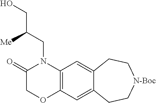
C1(=O)COC2=C(N1CC(CO)[Me])C=C1C(=C2)CC[N-Boc]CC1
